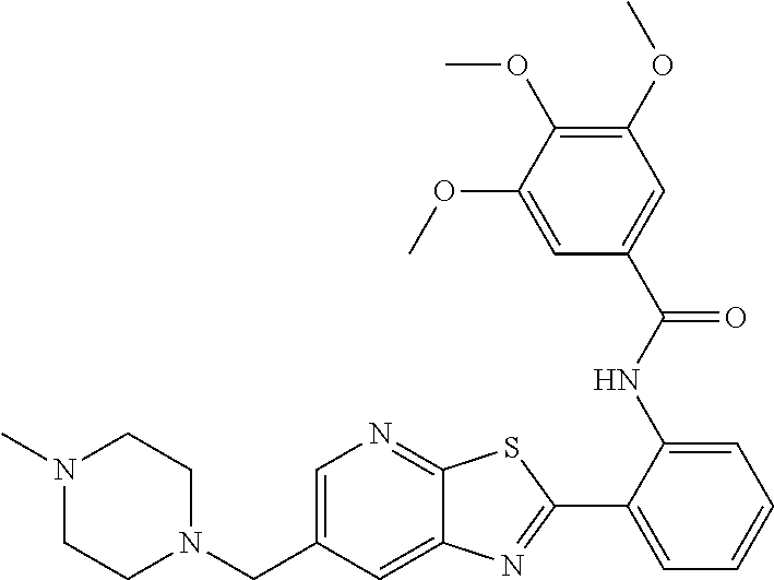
N1(C)CCN(CC2=CN=C3C(=C2)N=C(C2=CC=CC=C2NC(C2=CC(OC)=C(OC)C(OC)=C2)=O)S3)CC1
